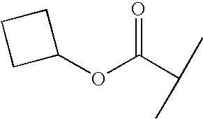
C1(OC(C(C)C)=O)CCC1
